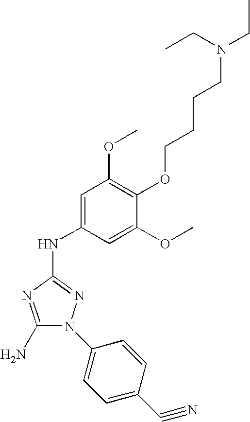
C1(N)=NC(NC2=CC(OC)=C(OCCCCN(CC)CC)C(OC)=C2)=NN1C1=CC=C(C#N)C=C1
